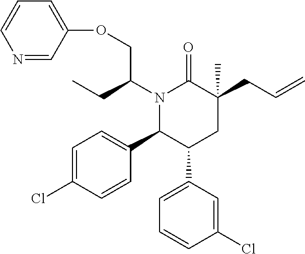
C1=C(Cl)C=CC(C2C(C3=CC=CC(Cl)=C3)CC(CC=C)(C)C(=O)N2C(COC2=CC=CN=C2)CC)=C1
